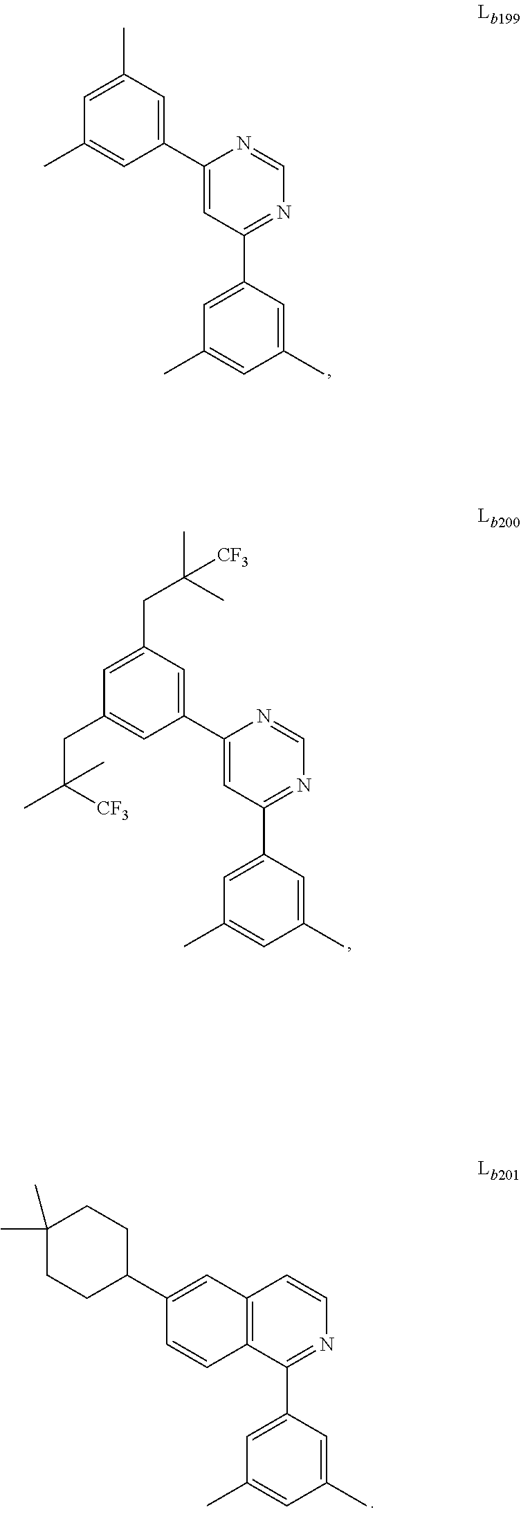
C1(C2=CC(C)=CC(C)=C2)=CC(C2=CC(C)=CC(C)=C2)=NC=N1.C1(C2=CC(CC(C)(C)[CF3])=CC(CC(C)([CF3])C)=C2)=CC(C2=CC(C)=CC(C)=C2)=NC=N1.C12=C(C(C3=CC(C)=CC(C)=C3)=NC=C1)C=CC(C1CCC(C)(C)CC1)=C2
